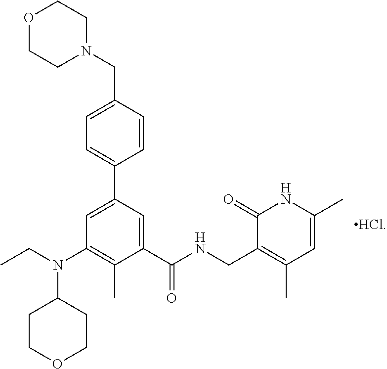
O1CCN(CC2=CC=C(C3=CC(N(CC)C4CCOCC4)=C(C)C(C(NCC4=C(C)C=C(C)NC4=O)=O)=C3)C=C2)CC1
